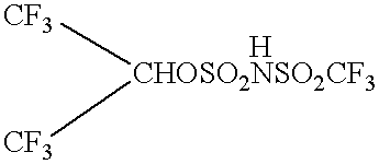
[               HCHOSO2NSO2CF3]([CF3])[CF3]
